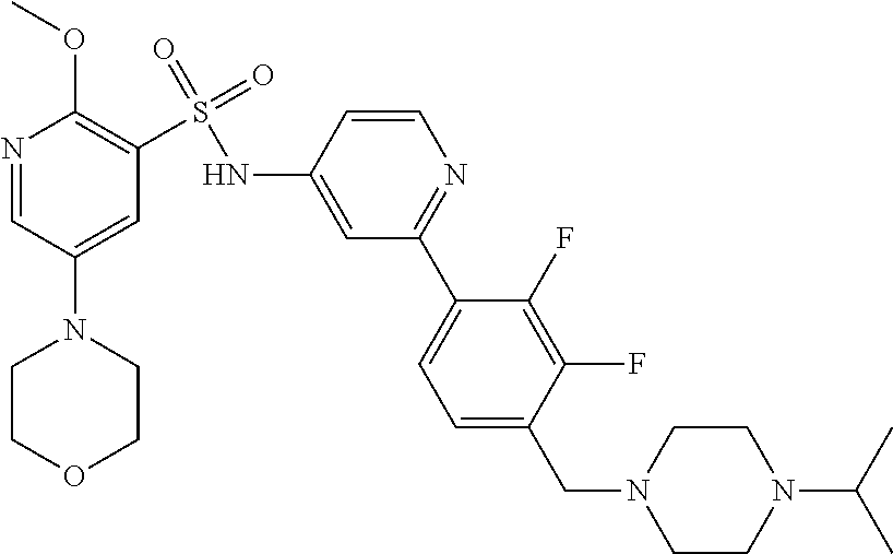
N1=CC(N2CCOCC2)=CC(S(=O)(=O)NC2=CC(C3=CC=C(CN4CCN(C(C)C)CC4)C(F)=C3F)=NC=C2)=C1OC
